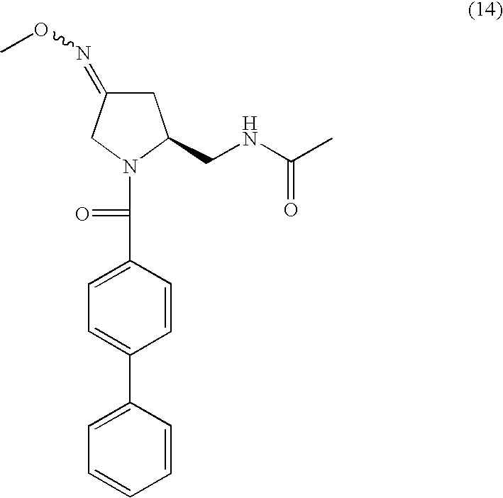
C(C1=CC=C(C2=CC=CC=C2)C=C1)(N1CC(=NOC)CC1CNC(C)=O)=O
